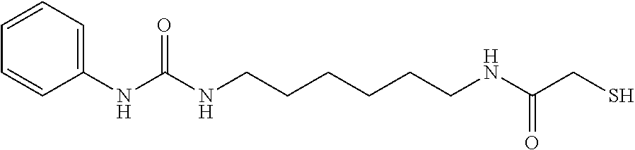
C1=CC=CC=C1NC(NCCCCCCNC(CS)=O)=O
